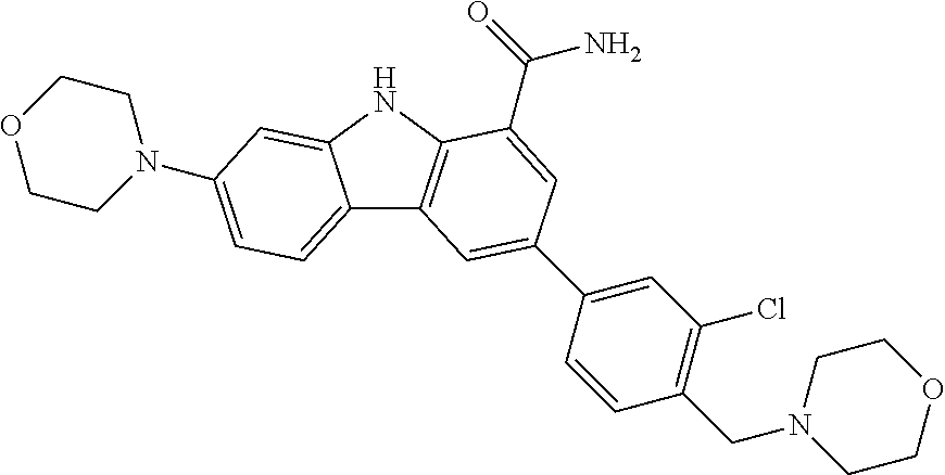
C12=CC=C(N3CCOCC3)C=C1NC1=C2C=C(C2=CC(Cl)=C(CN3CCOCC3)C=C2)C=C1C(=O)N
